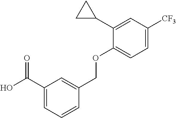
C1(C(O)=O)=CC=CC(COC2=CC=C([CF3])C=C2C2CC2)=C1
